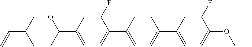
O1CC(C=C)CCC1C1=CC=C(C2=CC=C(C3=CC=C(OCC)C(F)=C3)C=C2)C(F)=C1
